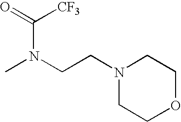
CN(CCN1CCOCC1)C([CF3])=O
